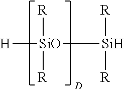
[R][SiO]([R])([H])[Si]([R])[R]
